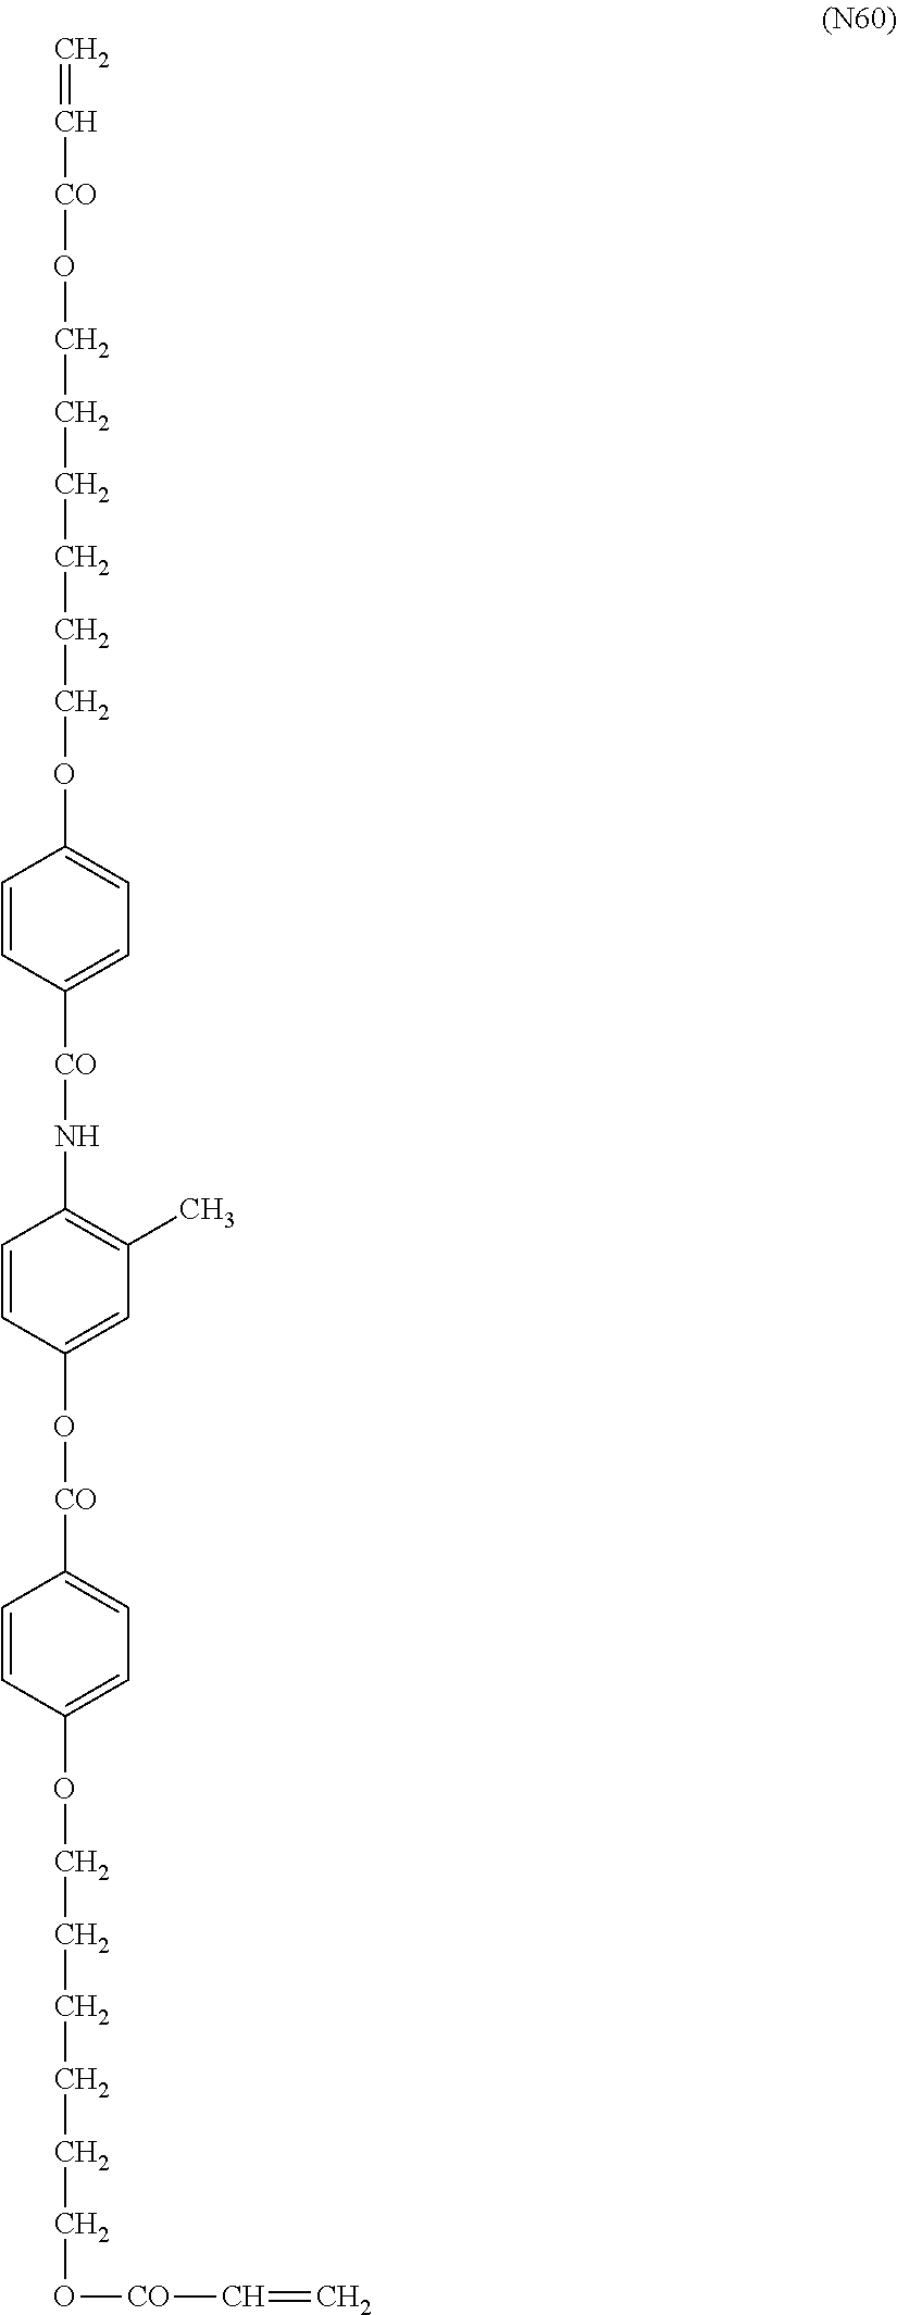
C=C[CO]OCCCCCCOC1=CC=C([CO]NC2=C(C)C=C(O[CO]C3=CC=C(OCCCCCCO[CO]C=C)C=C3)C=C2)C=C1
